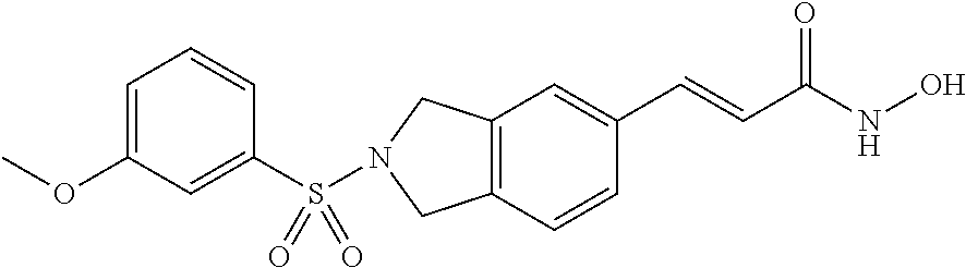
C1(S(N2CC3=C(C=CC(C=CC(NO)=O)=C3)C2)(=O)=O)=CC(OC)=CC=C1
